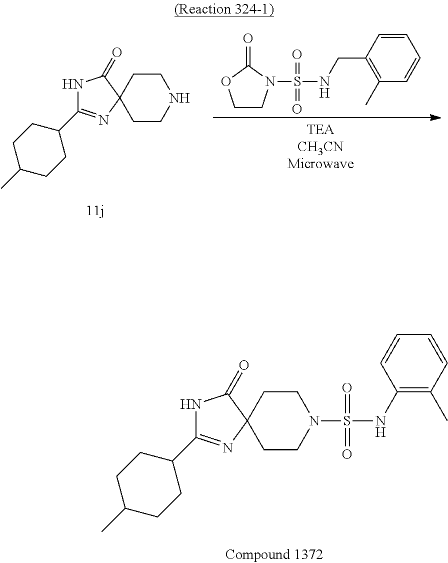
C1(C2=NC3(C(=O)N2)CCN(S(NC2=C(C)C=CC=C2)(=O)=O)CC3)CCC(C)CC1.C1CN(S(NCC2=C(C)C=CC=C2)(=O)=O)C(=O)O1.C1(C2=NC3(C(=O)N2)CCNCC3)CCC(C)CC1
